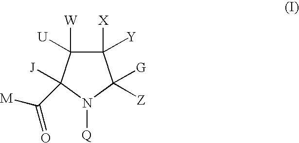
C1([X])([Y])C([W])([U])C([J])(C([M])=O)N([Q])C1([G])[Z]
